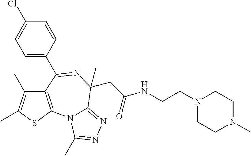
C12=C(SC(C)=C1C)N1C(=NN=C1C)C(CC(NCCN1CCN(C)CC1)=O)(C)N=C2C1=CC=C(Cl)C=C1
